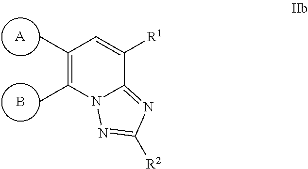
C1(C)=C(C)N2C(=NC([R2])=N2)C([R1])=C1.[A].B
